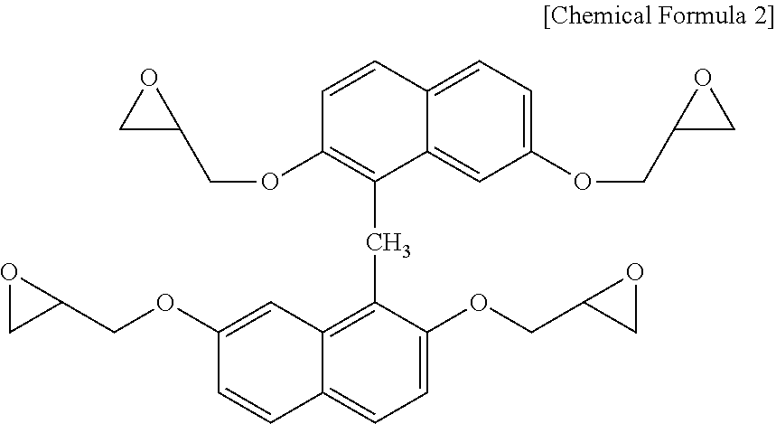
C12=CC=C(OCC3CO3)C=C1C(CC1=C3C(=CC=C1OCC1CO1)C=CC(OCC1OC1)=C3)=C(OCC1OC1)C=C2
